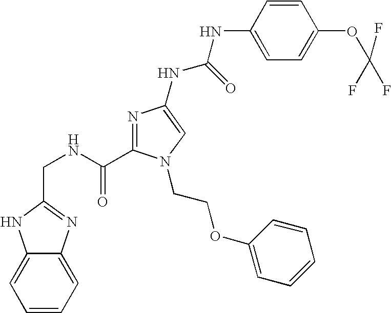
C(NC(=O)C1=NC(NC(NC2=CC=C(OC(F)(F)F)C=C2)=O)=CN1CCOC1=CC=CC=C1)C1=NC2=CC=CC=C2N1
